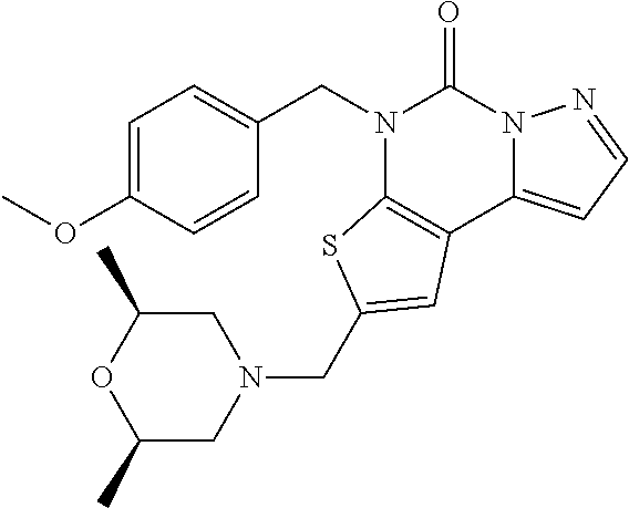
N1(CC2=CC=C(OC)C=C2)C2=C(C3=CC=NN3C1=O)C=C(CN1CC(C)OC(C)C1)S2
